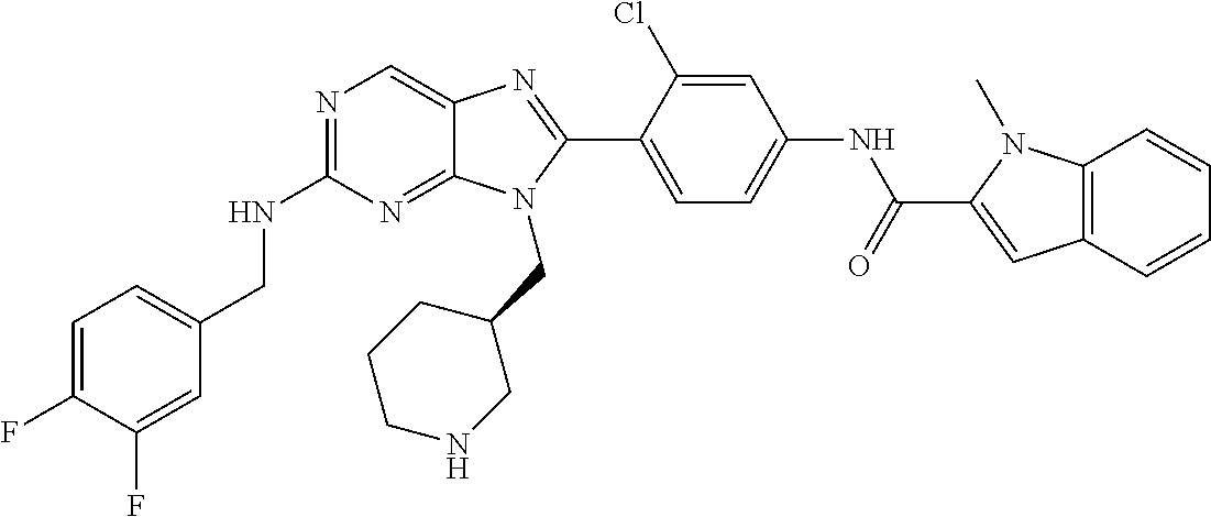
C1=C(F)C(F)=CC(CNC2=NC=C3C(=N2)N(CC2CCCNC2)C(C2=CC=C(NC(=O)C4=CC5=C(N4C)C=CC=C5)C=C2Cl)=N3)=C1
